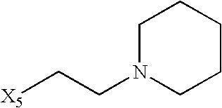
C1N(CC[X5])CCCC1
